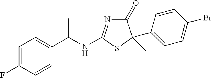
C1(=O)N=C(NC(C2=CC=C(F)C=C2)C)SC1(C1=CC=C(Br)C=C1)C
